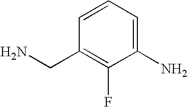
C1(N)=CC=CC(CN)=C1F
